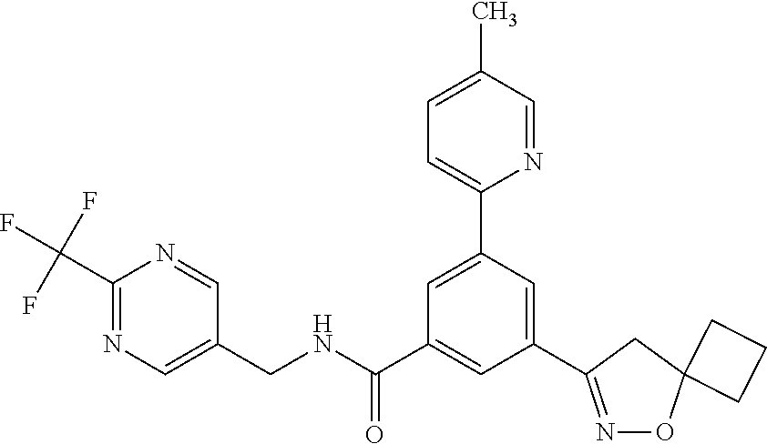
C1(CNC(C2=CC(C3=NOC4(C3)CCC4)=CC(C3=CC=C(C)C=N3)=C2)=O)=CN=C(C(F)(F)F)N=C1
